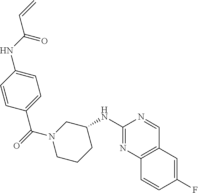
C1=CC(C(=O)N2CCCC(NC3=NC4=C(C=N3)C=C(F)C=C4)C2)=CC=C1NC(C=C)=O
